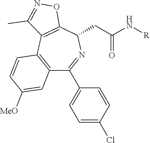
[R]NC(CC1N=C(C2=CC=C(Cl)C=C2)C2=C(C3=C1ON=C3C)C=CC([MeO])=C2)=O
